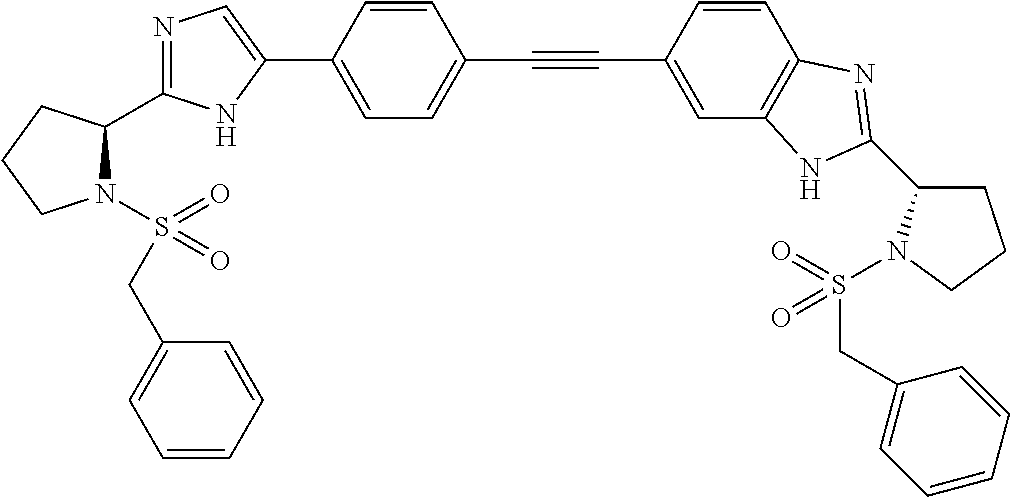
C1=C(C2=CN=C(C3N(S(=O)(CC4=CC=CC=C4)=O)CCC3)N2)C=CC(C#CC2=CC3=C(C=C2)N=C(C2CCCN2S(=O)(CC2=CC=CC=C2)=O)N3)=C1
